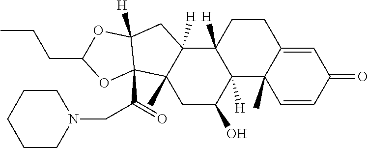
C1CC2([H])C([H])(C3(C)C1=CC(=O)C=C3)C(O)CC1(C)C2([H])CC2([H])C1(C(CN1CCCCC1)=O)OC(CCC)O2
